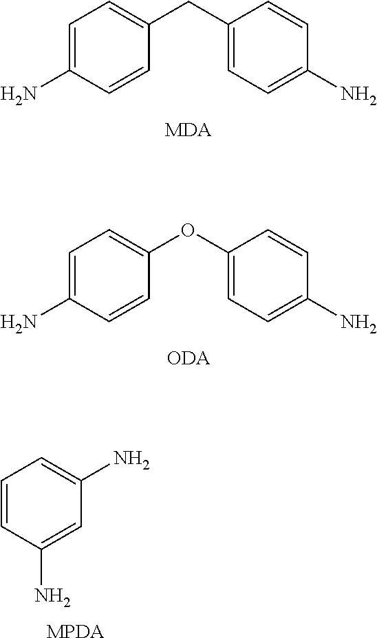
C1=C(N)C=CC(CC2=CC=C(N)C=C2)=C1.[MDA].C1=C(N)C=CC(OC2=CC=C(N)C=C2)=C1.[ODA].C1=CC(N)=CC(N)=C1.[MPDA]
